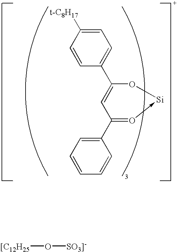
C1=CC(C2=CC(C3=CC=CC=C3)=O->[Si]O2)=CC=C1[t-C8H17].O([SO3]-])[[C12H25]
